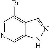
C1=NC=C2C(=C1Br)C=NN2
